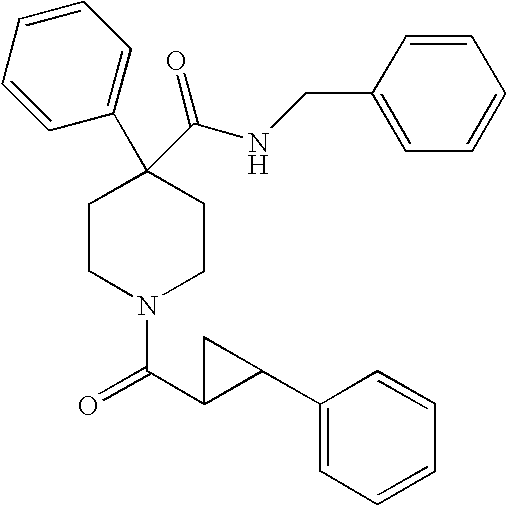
C1(C(NCC2=CC=CC=C2)=O)(C2=CC=CC=C2)CCN(C(C2C(C3=CC=CC=C3)C2)=O)CC1
